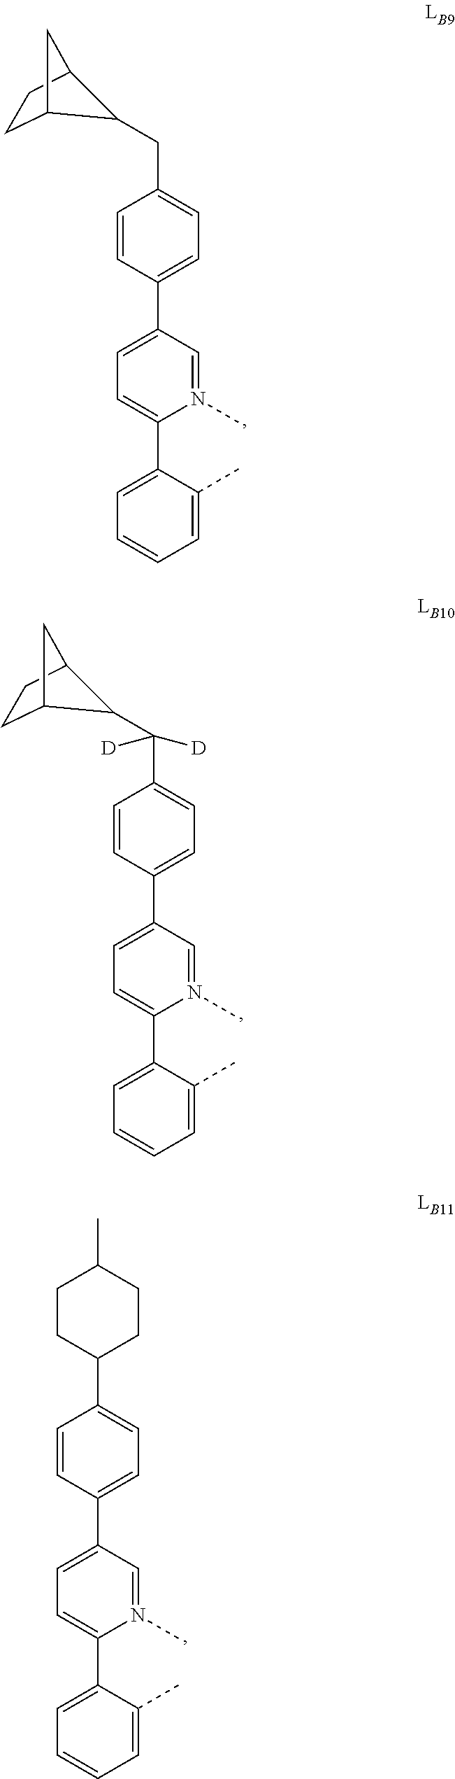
C1=CC(C2=CC=C(C3=CC=CC=C3C)N(C)=C2)=CC=C1CC1C2CCC1C2.C1=CC(C2=CC=C(C3=CC=CC=C3C)N(C)=C2)=CC=C1C(C1C2CCC1C2)([D])[D].C1=CC(C2=CC=C(C3=CC=CC=C3C)N(C)=C2)=CC=C1C1CCC(C)CC1
